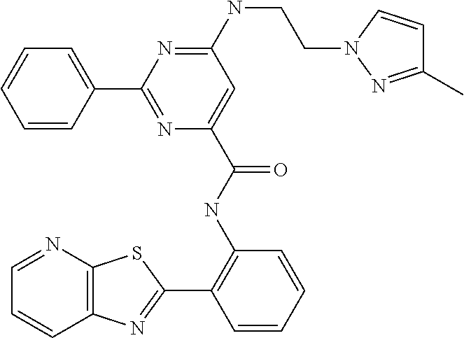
C1=NC2=C(C=C1)N=C(C1=C(NC(=O)C3=CC(NCCN4N=C(C)C=C4)=NC(C4=CC=CC=C4)=N3)C=CC=C1)S2
